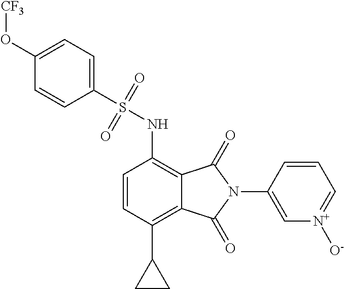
C1(S(NC2=C3C(=C(C4CC4)C=C2)C(=O)N(C2=C[N+]([O-])=CC=C2)C3=O)(=O)=O)=CC=C(O[CF3])C=C1
